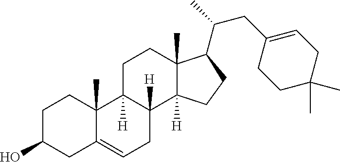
C1C(O)CC2=CCC3([H])C([H])(C2(C)C1)CCC1(C)C3([H])CCC1C(CC1=CCC(C)(C)CC1)C
